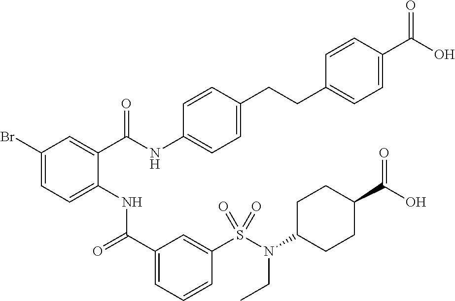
C1(Br)=CC=C(NC(C2=CC=CC(S(N(C3CCC(C(O)=O)CC3)CC)(=O)=O)=C2)=O)C(C(NC2=CC=C(CCC3=CC=C(C(O)=O)C=C3)C=C2)=O)=C1
